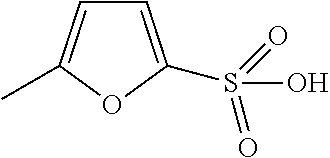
C1=C(S(=O)(=O)O)OC(C)=C1
